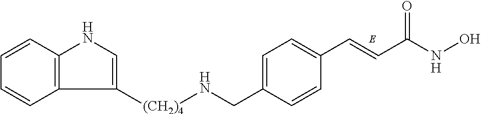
C1=CC2=C(C=C1)C([(CH2)4]NCC1=CC=C(C=CC(NO)=O)C=C1)=CN2
